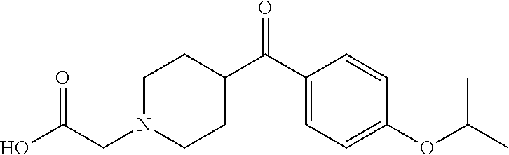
C1N(CC(O)=O)CCC(C(C2=CC=C(OC(C)C)C=C2)=O)C1
